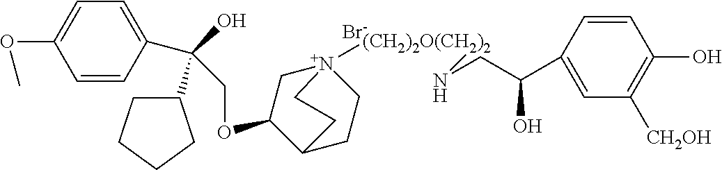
C(OC1C[N+]2([(CH2)2O(CH2)2]NCC(C3=CC([CH2OH])=C(O)C=C3)O)CCC1CC2)C(C1=CC=C(OC)C=C1)(O)C1CCCC1.[Br-]
